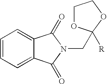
C1=CC=C2C(=C1)C(=O)N(CC1([R])OCCO1)C2=O
